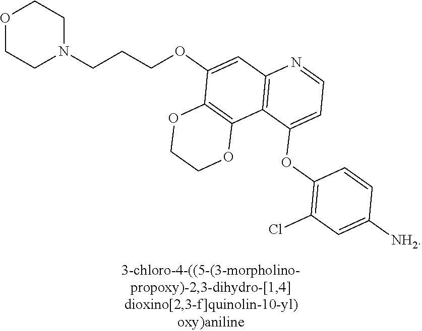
O1CCN(CCCOC2=CC3=C(C4=C2OCCO4)C(OC2=C(Cl)C=C([NH2])C=C2)=CC=N3)CC1
